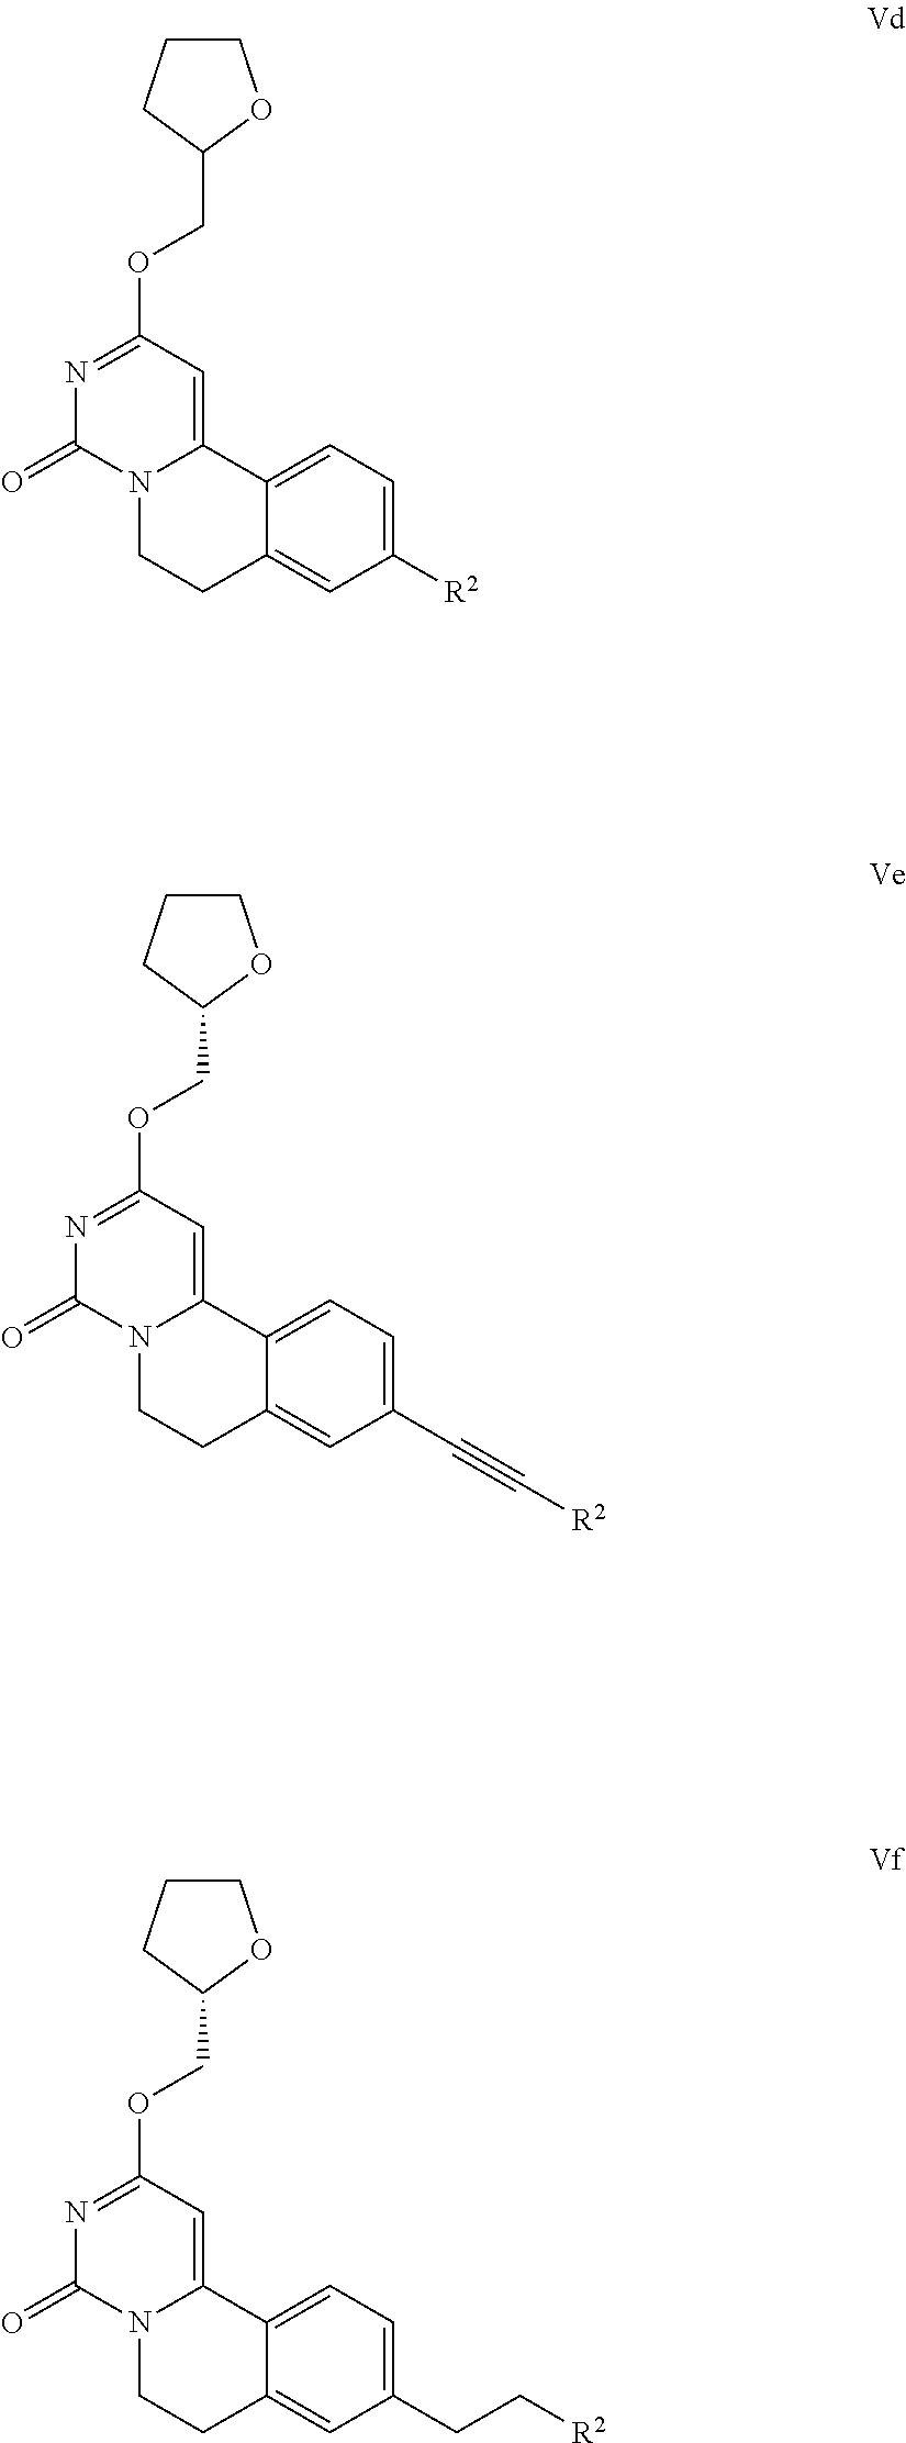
N1=C(OCC2OCCC2)C=C2N(C1=O)CCC1=CC(C#C[R2])=CC=C21.N1=C(OCC2OCCC2)C=C2N(C1=O)CCC1=CC(CC[R2])=CC=C21.N1=C(OCC2OCCC2)C=C2N(C1=O)CCC1=CC([R2])=CC=C21
